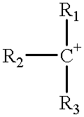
[R2][C+]([R1])[R3]
